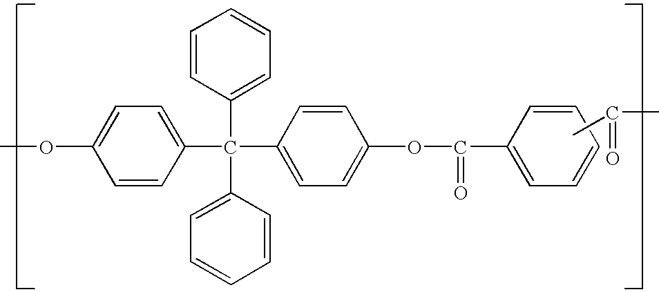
C1=CC(C(C2=CC=CC=C2)(C2=CC=CC=C2)C2=CC=C(OC(=O)C3=CC=CC=C3)C=C2)=CC=C1OC.CC(C)=O
